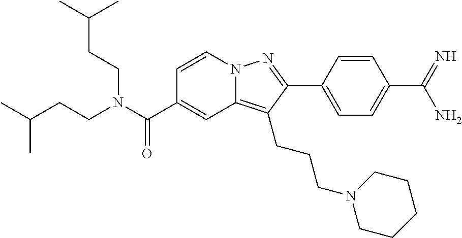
C1=CN2C(=C(CCCN3CCCCC3)C(C3=CC=C(C(=N)N)C=C3)=N2)C=C1C(N(CCC(C)C)CCC(C)C)=O
